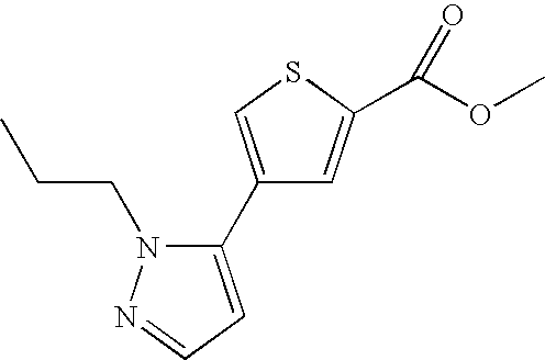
C1(C2=CC=NN2CCC)=CSC(C(OC)=O)=C1
